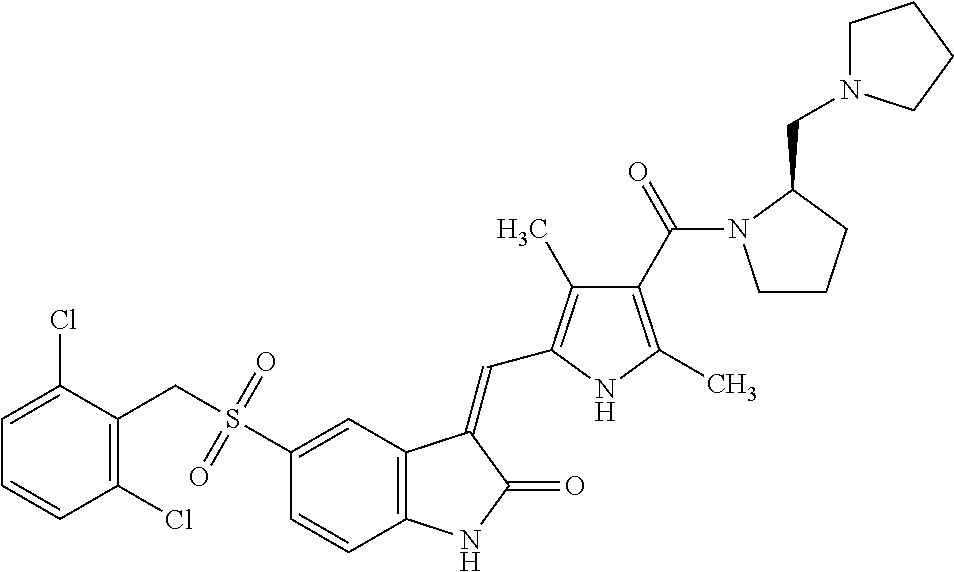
C1=C(Cl)C(CS(C2=CC3=C(C=C2)NC(=O)C3=CC2=C(C)C(C(=O)N3CCCC3CN3CCCC3)=C(C)N2)(=O)=O)=C(Cl)C=C1
